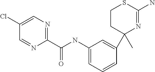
C1(Cl)=CN=C(C(NC2=CC=CC(C3(C)N=C(N)SCC3)=C2)=O)N=C1
